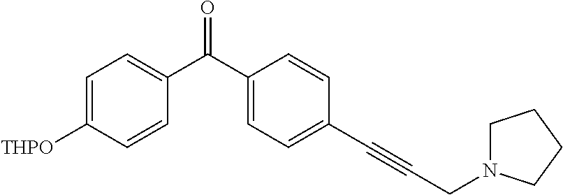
C1=C([THPO])C=CC(C(C2=CC=C(C#CCN3CCCC3)C=C2)=O)=C1
